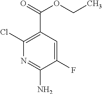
FC1=CC(C(OCC)=O)=C(Cl)N=C1N
